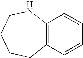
C12=C(C=CC=C1)CCCCN2
